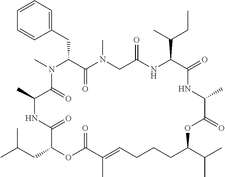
C1=CC=C(CC2C(=O)N(C)CC(=O)NC(C(C)CC)C(=O)NC(C)C(=O)OC(C(C)C)CCCC=C(C)C(=O)OC(CC(C)C)C(=O)NC(C)C(=O)N2C)C=C1
